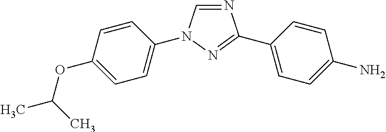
C1=C(OC(C)C)C=CC(N2C=NC(C3=CC=C(N)C=C3)=N2)=C1
